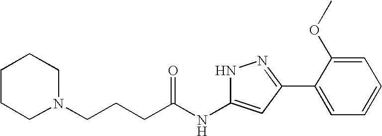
C(NC1=CC(C2=CC=CC=C2OC)=NN1)(=O)CCCN1CCCCC1
